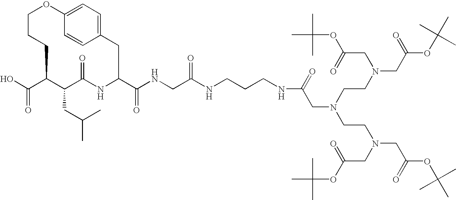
OC(C1C(CC(C)C)C(=O)NC(C(NCC(NCCCNC(CN(CCN(CC(OC(C)(C)C)=O)CC(OC(C)(C)C)=O)CCN(CC(OC(C)(C)C)=O)CC(OC(C)(C)C)=O)=O)=O)=O)CC2=CC=C(OCCC1)C=C2)=O
